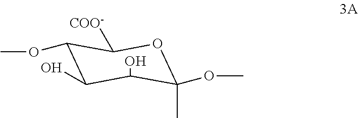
C1(OC)C(O)C(O)C(C)(OC)OC1[COO-]
